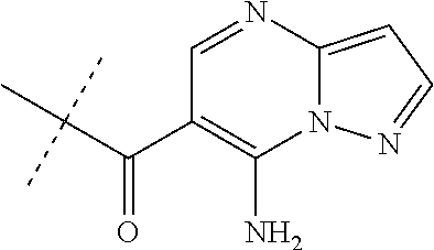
C(C(C)(C)C)(C1=C(N)N2C(=CC=N2)N=C1)=O
